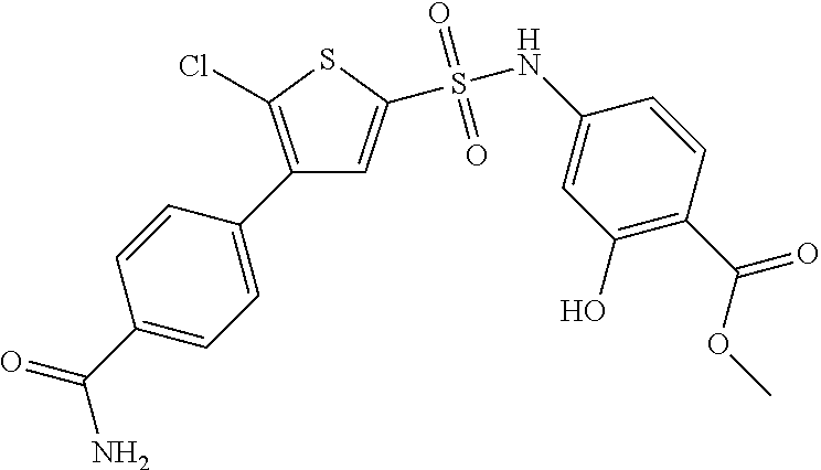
C1=CC(C2=C(Cl)SC(S(=O)(=O)NC3=CC(O)=C(C(=O)OC)C=C3)=C2)=CC=C1C(N)=O
